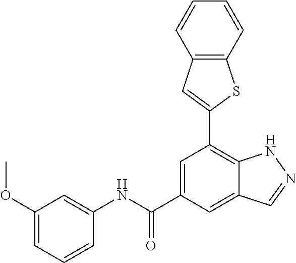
C1=CC(NC(C2=CC(C3=CC4=C(S3)C=CC=C4)=C3C(=C2)C=NN3)=O)=CC(OC)=C1
